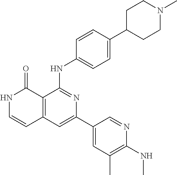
C1=CC(NC2=NC(C3=CC(C)=C(NC)N=C3)=CC3=C2C(=O)NC=C3)=CC=C1C1CCN(C)CC1
